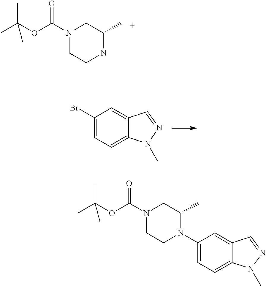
N1(C(OC(C)(C)C)=O)CCNC(C)C1.C1(Br)=CC=C2C(=C1)C=NN2C.N1(C(OC(C)(C)C)=O)CCN(C2=CC=C3C(=C2)C=NN3C)C(C)C1
